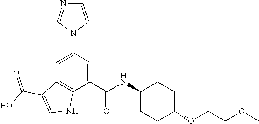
C1=C(N2C=CN=C2)C=C(C(NC2CCC(OCCOC)CC2)=O)C2=C1C(C(O)=O)=CN2
